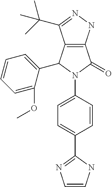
C12=C(NN=C1C(C)(C)C)C(=O)N(C1=CC=C(C3=NC=CN3)C=C1)C2C1=CC=CC=C1OC
